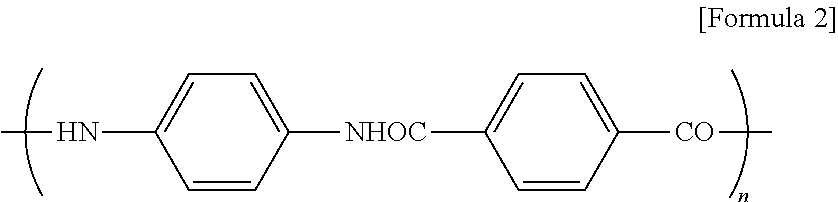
CNC1=CC=C([NHOC]C2=CC=C([CO]C)C=C2)C=C1
